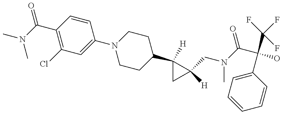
CN(C)C(=O)C1=C(Cl)C=C(N2CCC(C3([H])CC3([H])CN(C(=O)C(O)(C(F)(F)F)C3=CC=CC=C3)C)CC2)C=C1
